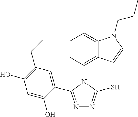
C1=CC(N2C(C3=CC(CC)=C(O)C=C3O)=NN=C2S)=C2C(=C1)N(CCC)C=C2
